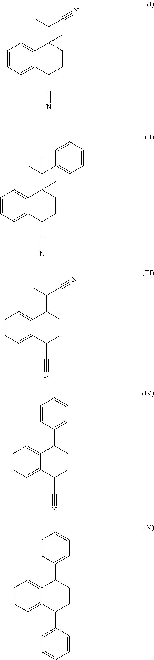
C1=CC=C2C(=C1)C(C(C)C#N)(C)CCC2C#N.C1=CC=C2C(=C1)C(C(C)(C1=CC=CC=C1)C)(C)CCC2C#N.C1=CC=C2C(=C1)C(C(C)C#N)CCC2C#N.C1=CC=C2C(=C1)C(C1=CC=CC=C1)CCC2C#N.C1=CC=C2C(=C1)C(C1=CC=CC=C1)CCC2C1=CC=CC=C1
